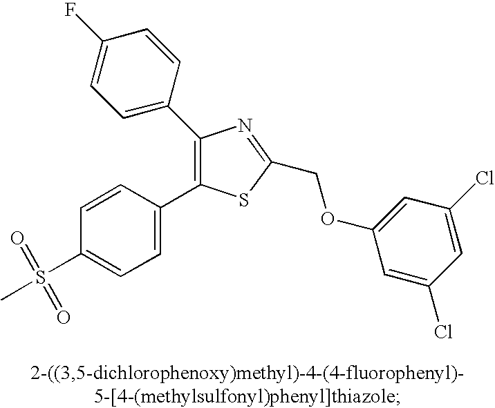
C1=C(C2=C(C3=CC=C(F)C=C3)N=C(COC3=CC(Cl)=CC(Cl)=C3)S2)C=CC(S(C)(=O)=O)=C1
